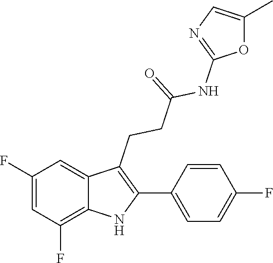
C1(C2=C(CCC(=O)NC3=NC=C(C)O3)C3=CC(F)=CC(F)=C3N2)=CC=C(F)C=C1
